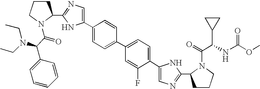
C1CCN(C(=O)C(N(CC)CC)C2=CC=CC=C2)C1C1=NC=C(C2=CC=C(C3=CC=C(C4=CN=C(C5CCCN5C(C(NC(OC)=O)C5CC5)=O)N4)C(F)=C3)C=C2)N1
